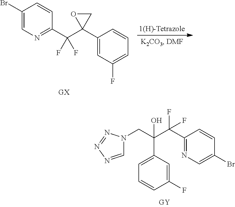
C(C(C(C1=NC=C(Br)C=C1)(F)F)(C1=CC=CC(F)=C1)O)N1C=NN=N1.[GX].C1(Br)=CN=C(C(C2(C3=CC(F)=CC=C3)CO2)(F)F)C=C1
